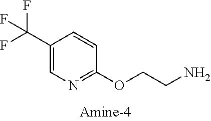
C1(C(F)(F)F)=CN=C(OCCN)C=C1
